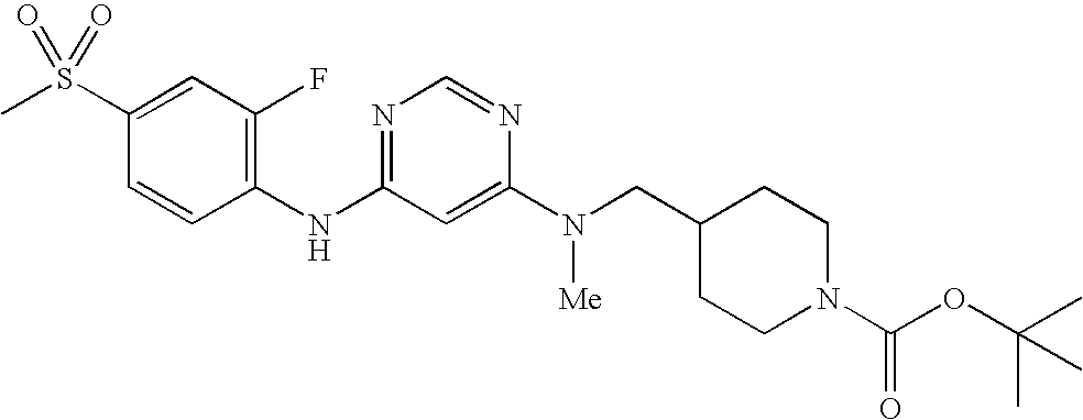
C1(S(C)(=O)=O)=CC(F)=C(NC2=NC=NC(N([Me])CC3CCN(C(OC(C)(C)C)=O)CC3)=C2)C=C1
